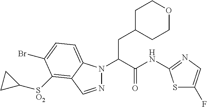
N1(C(C(NC2=NC=C(F)S2)=O)CC2CCOCC2)N=CC2=C([SO2]C3CC3)C(Br)=CC=C12
